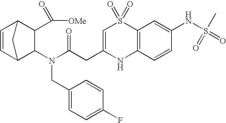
N(C(CC1=CS(=O)(=O)C2=C(N1)C=CC(NS(=O)(=O)C)=C2)=O)(C1C(C([OMe])=O)C2C=CC1C2)CC1=CC=C(F)C=C1
